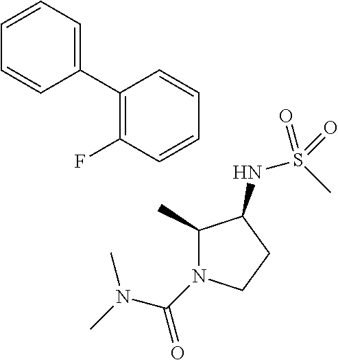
C1=CC=CC(C2=CC=CC=C2)=C1F.CC1N(C(=O)N(C)C)CCC1NS(C)(=O)=O
